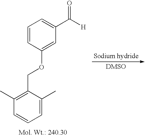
C1=C(C)C(COC2=CC(C([H])=O)=CC=C2)=C(C)C=C1
